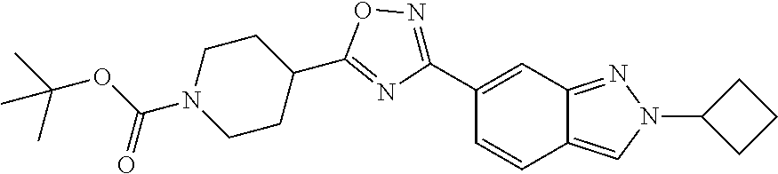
C12=NN(C3CCC3)C=C1C=CC(C1=NOC(C3CCN(C(OC(C)(C)C)=O)CC3)=N1)=C2
